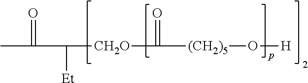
[(CH2)5](O[H])C(=O)[CH2O]C(C(C)=O)[Et]
